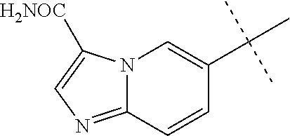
C12=NC=C([H2NOC])N1C=C(C(C)(C)C)C=C2
